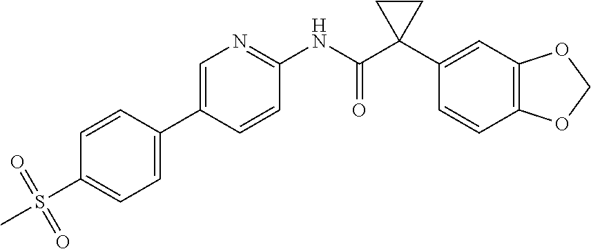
C1=CC(C2=CN=C(NC(C3(C4=CC5=C(C=C4)OCO5)CC3)=O)C=C2)=CC=C1S(C)(=O)=O
